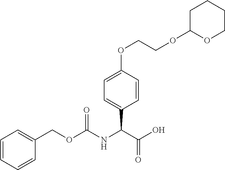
C1=C(OCCOC2OCCCC2)C=CC(C(C(O)=O)NC(OCC2=CC=CC=C2)=O)=C1
